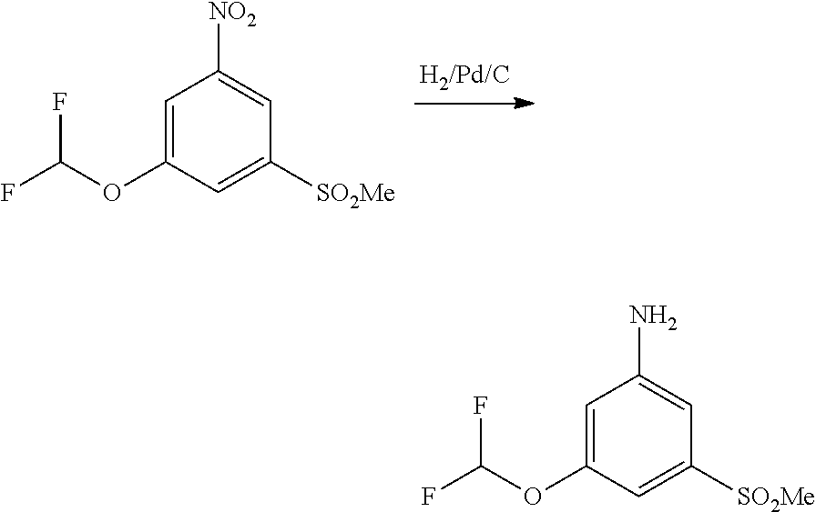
C1=C(OC(F)F)C=C([SO2Me])C=C1[NO2].C1=C(OC(F)F)C=C([SO2Me])C=C1N
